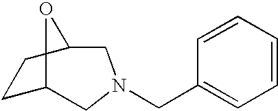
C1C2OC(CN(CC3=CC=CC=C3)C2)C1
